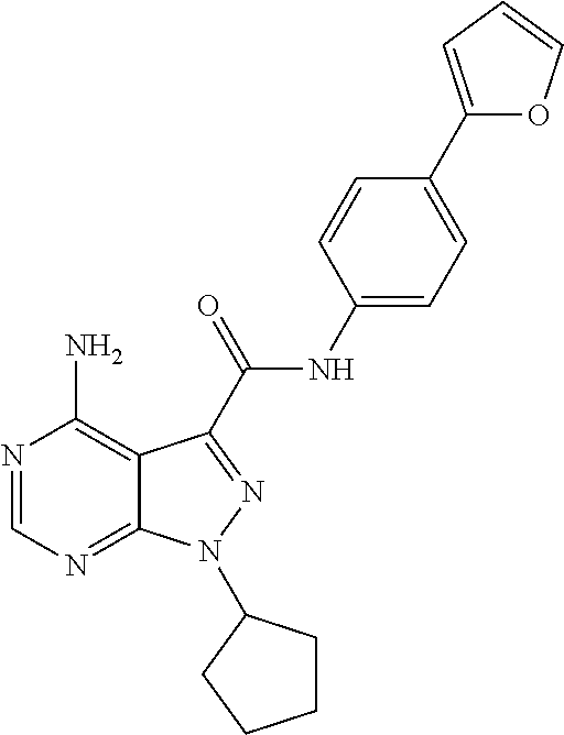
N1=CN=C2C(=C1N)C(C(NC1=CC=C(C3=CC=CO3)C=C1)=O)=NN2C1CCCC1
